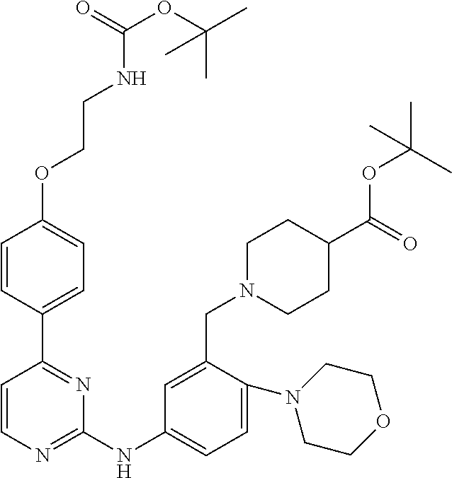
C1=CN=C(NC2=CC=C(N3CCOCC3)C(CN3CCC(C(=O)OC(C)(C)C)CC3)=C2)N=C1C1=CC=C(OCCNC(OC(C)(C)C)=O)C=C1
